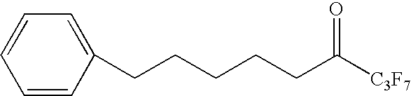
C1=C(CCCCCC([C3F7])=O)C=CC=C1
